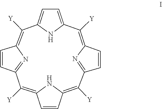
C12=C([Y])C3=NC(=C([Y])C4=CC=C(C([Y])=C5C=CC(=N5)C([Y])=C(C=C1)N2)N4)C=C3
